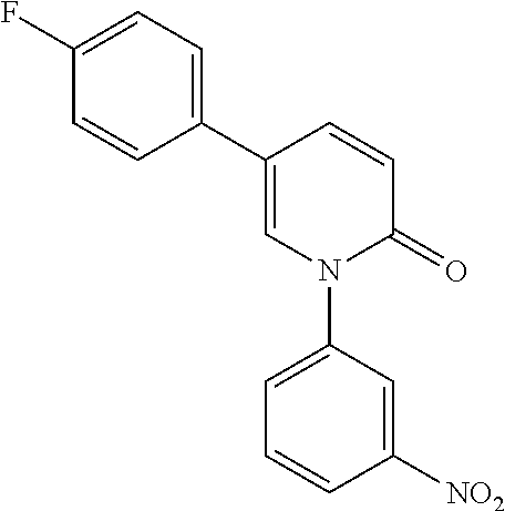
C1=CC(C2=CC=C(F)C=C2)=CN(C2=CC=CC([NO2])=C2)C1=O
